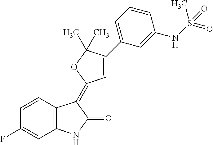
C1=CC(F)=CC2=C1C(=C1C=C(C3=CC=CC(NS(C)(=O)=O)=C3)C(C)(C)O1)C(=O)N2
